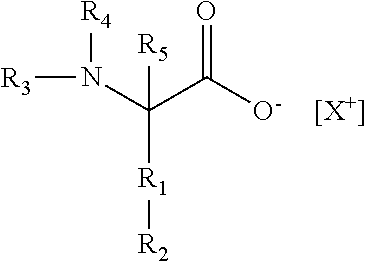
[R3]N(C(C([O-])=O)([R1][R2])[R5])[R4].[[X+]]
